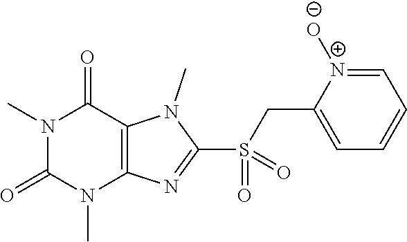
N1(C)C(=O)N(C)C2=C(C1=O)N(C)C(S(=O)(CC1=CC=CC=[N+]1[O-])=O)=N2
